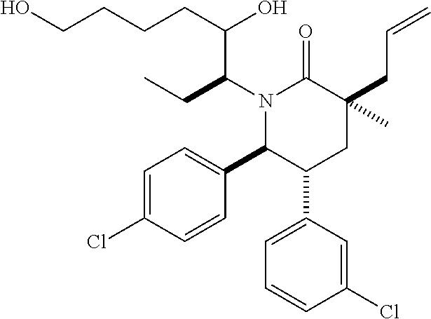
N1(C(C(O)CCCCO)CC)C(C2=CC=C(Cl)C=C2)C(C2=CC=CC(Cl)=C2)CC(C)(CC=C)C1=O
